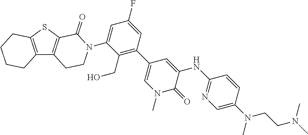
C12=C(C3=C(S1)C(=O)N(C1=CC(F)=CC(C4=CN(C)C(=O)C(NC5=NC=C(N(C)CCN(C)C)C=C5)=C4)=C1CO)CC3)CCCC2
